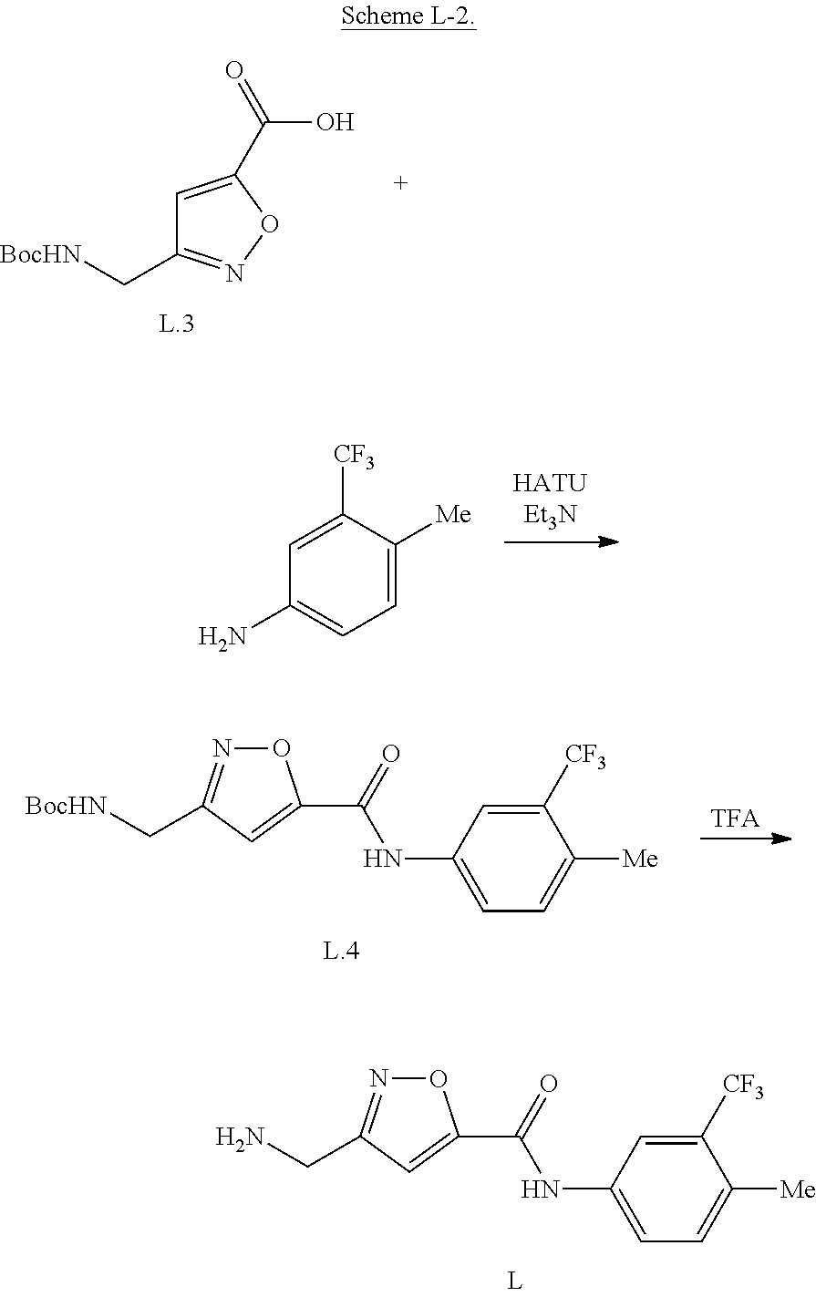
C1(N)=CC=C([Me])C([CF3])=C1.[BocHN]CC1=NOC(C(=O)O)=C1.[TFA].[BocHN]CC1=NOC(C(=O)NC2=CC=C([Me])C([CF3])=C2)=C1.NCC1=NOC(C(=O)NC2=CC=C([Me])C([CF3])=C2)=C1
